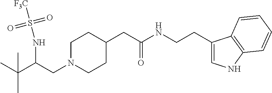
C(C(CN1CCC(CC(NCCC2=CNC3=C2C=CC=C3)=O)CC1)NS([F3C])(=O)=O)(C)(C)C
